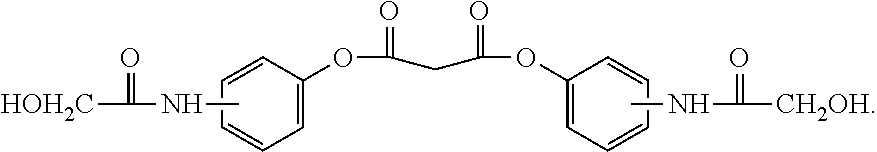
C1=CC=CC(OC(=O)CC(=O)OC2=CC=CC=C2)=C1.CNC(=O)[CH2OH].CNC([HOH2C])=O
